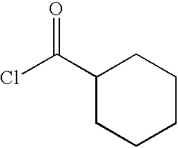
C1(C(Cl)=O)CCCCC1
